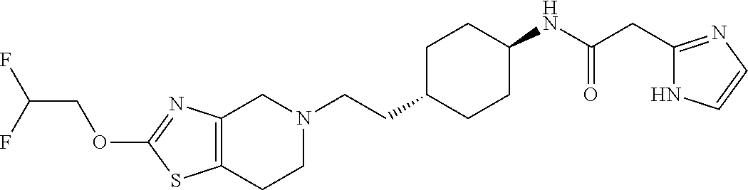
C12=C(CCN(CCC3CCC(NC(CC4=NC=CN4)=O)CC3)C1)SC(OCC(F)F)=N2
